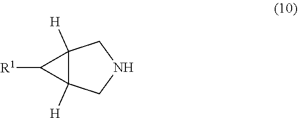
[R1]C1C2([H])C1([H])CNC2
